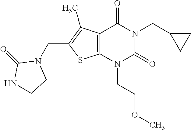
C12=C(N(CCOC)C(=O)N(CC3CC3)C1=O)SC(CN1C(=O)NCC1)=C2C
